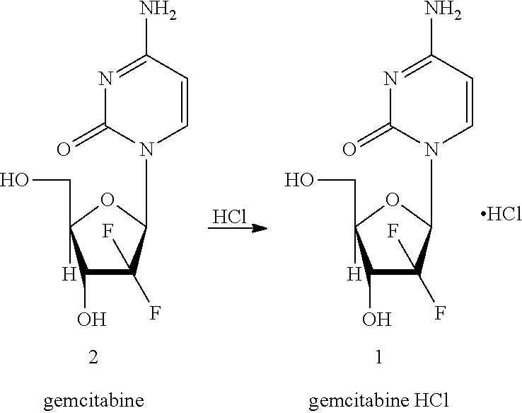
C1(O)C(F)(F)C(N2C=CC(N)=NC2=O)OC1([H])CO.Cl.C1(O)C(F)(F)C(N2C=CC(N)=NC2=O)OC1([H])CO.Cl
